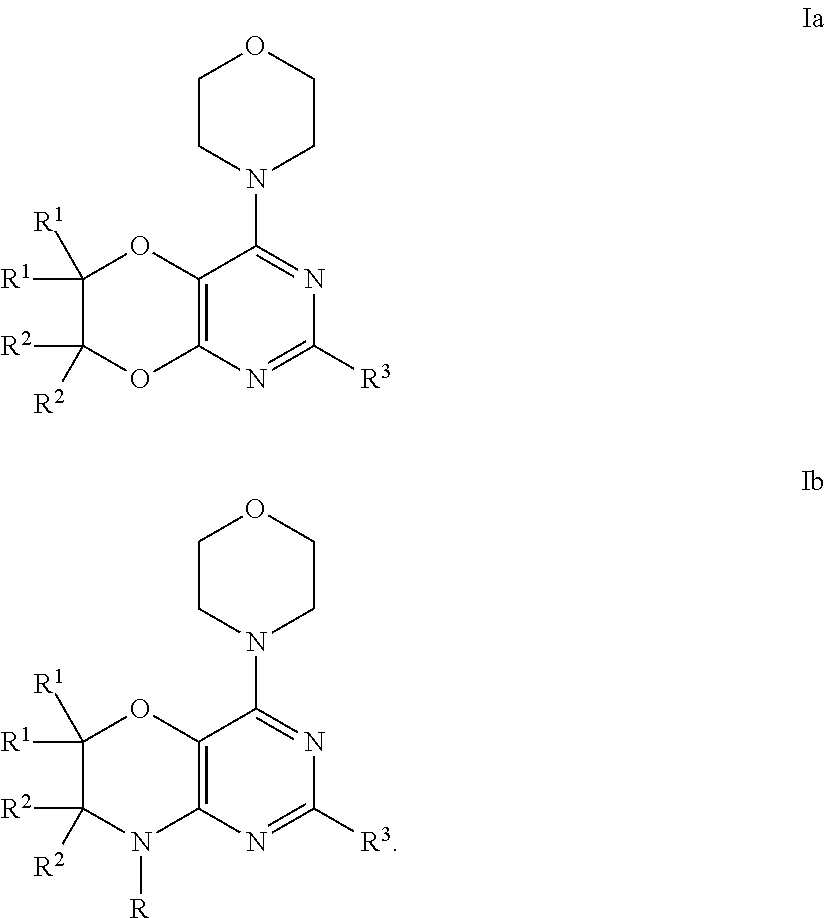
C12=C(N=C([R3])N=C1N1CCOCC1)OC([R2])([R2])C([R1])([R1])O2.C12=C(N=C([R3])N=C1N1CCOCC1)N([R])C([R2])([R2])C([R1])([R1])O2
